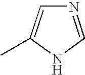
N1=CNC(C)=C1
